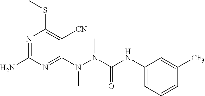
C1(N(N(C(NC2=CC=CC([CF3])=C2)=O)C)C)=NC(N)=NC(SC)=C1[CN]
